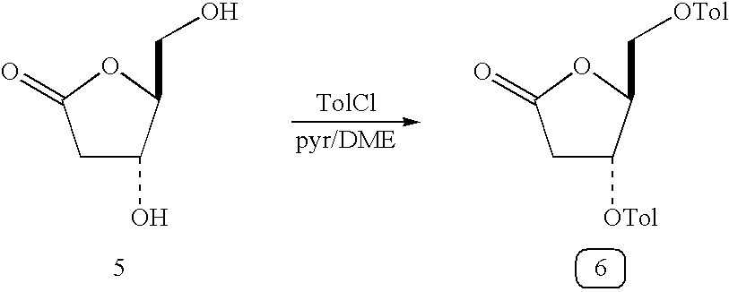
C1(O)CC(=O)OC1CO.C1([OTol])CC(=O)OC1C[OTol]
